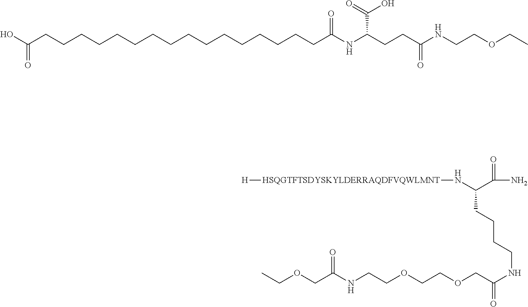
OC(CCCCCCCCCCCCCCCCC(NC(CCC(NCCOCC)=O)C(=O)O)=O)=O.C(=O)(N)C(CCCCNC(COCCOCCNC(COCC)=O)=O)N[HSQGTFTSDYSKYLDERRAQDFVQWLMNT][H]
